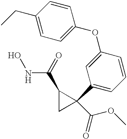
ONC(C1CC1(C(OC)=O)C1=CC=CC(OC2=CC=C(CC)C=C2)=C1)=O
